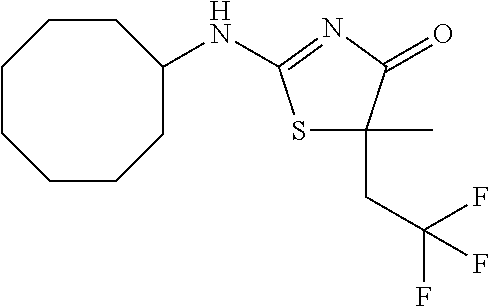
C1CCC(NC2=NC(=O)C(C)(CC(F)(F)F)S2)CCCC1
